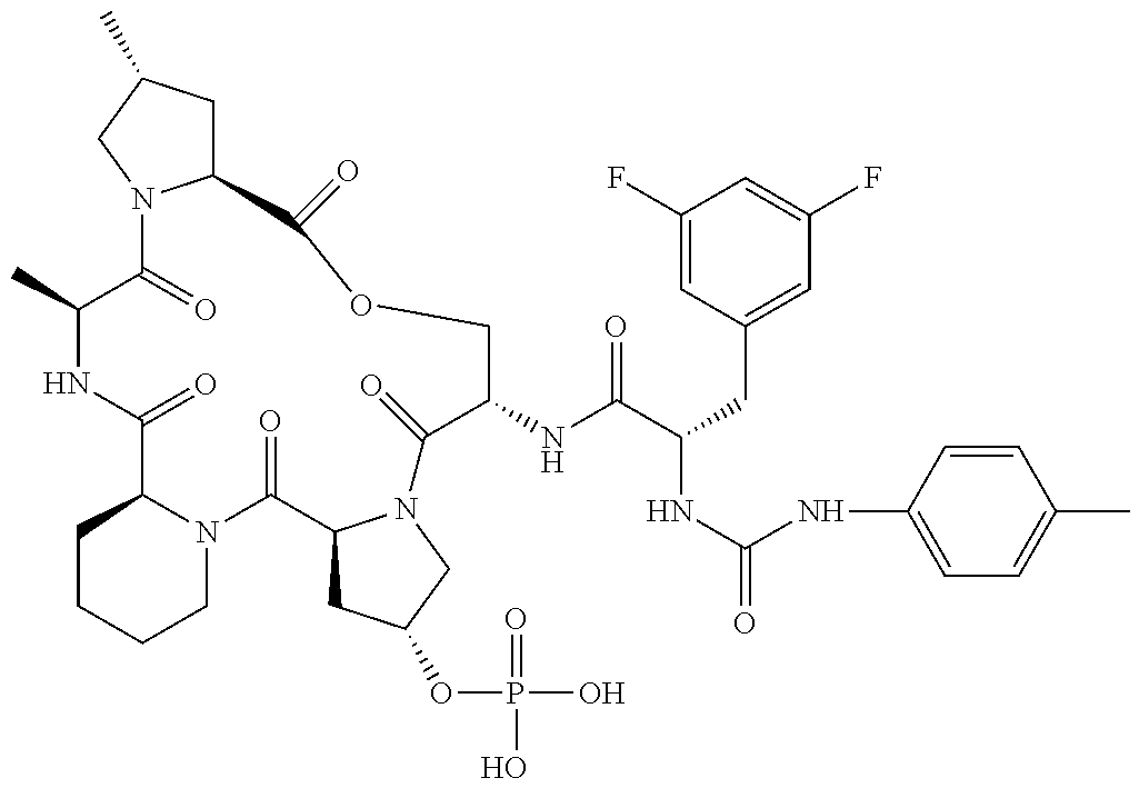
C1(C)C(=O)N2C(CC(C)C2)C(=O)OCC(NC(=O)C(NC(NC2=CC=C(C)C=C2)=O)CC2=CC(F)=CC(F)=C2)C(=O)N2C(C(=O)N3C(C(=O)N1)CCCC3)CC(OP(O)(=O)O)C2
